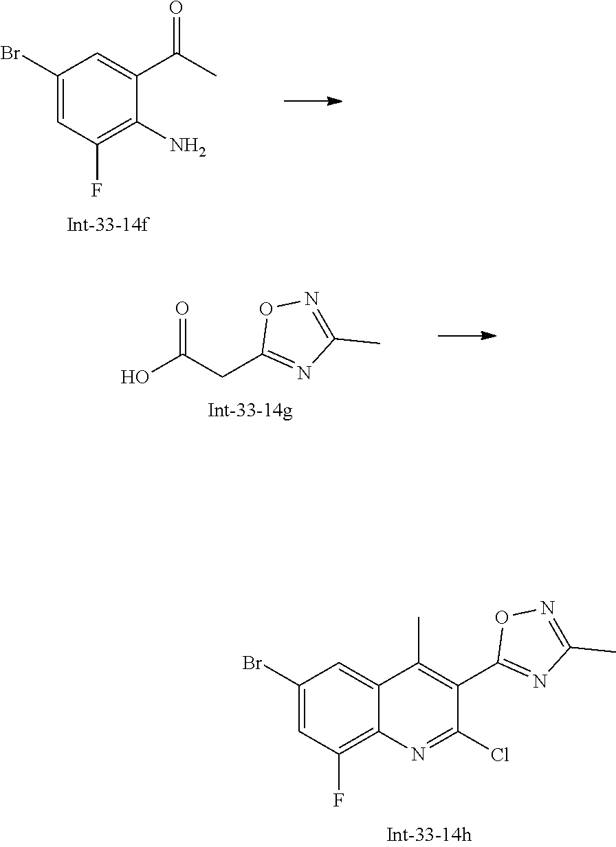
ClC1=NC2=C(F)C=C(Br)C=C2C(C)=C1C1=NC(C)=NO1.C1(Br)=CC(F)=C(N)C(C(=O)C)=C1.OC(=O)CC1=NC(C)=NO1
